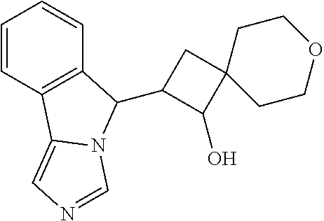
C1=CC2=C(C=C1)C(C1C(O)C3(C1)CCOCC3)N1C2=CN=C1
